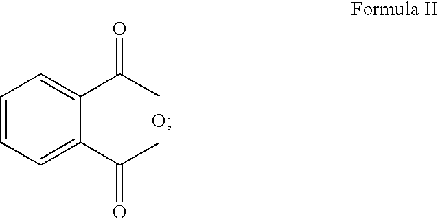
C1=CC=C(C(C)=O)C(C(C)=O)=C1.O
